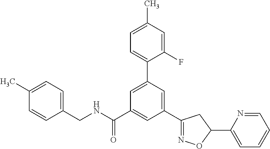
C(NC(C1=CC(C2=NOC(C3=CC=CC=N3)C2)=CC(C2=CC=C(C)C=C2F)=C1)=O)C1=CC=C(C)C=C1
